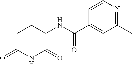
C1C(=O)NC(=O)C(NC(C2=CC(C)=NC=C2)=O)C1
